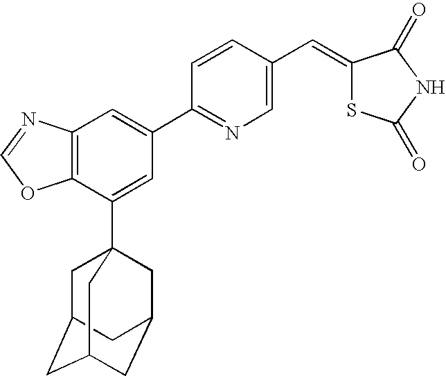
C1=NC2=C(O1)C(C13CC4CC(CC(C1)C4)C3)=CC(C1=NC=C(C=C3SC(=O)NC3=O)C=C1)=C2
